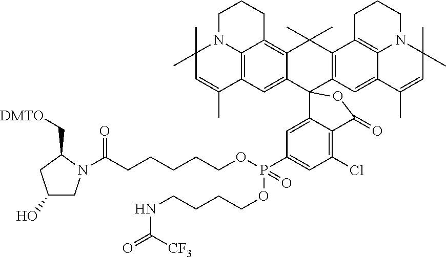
C1N2C3=C(C(C)=CC2(C)C)C=C2C(=C3CC1)C(C)(C)C1=C(C23C2=CC(P(=O)(OCCCCNC(=O)[CF3])OCCCCCC(=O)N4CC(O)CC4C[DMTO])=CC(Cl)=C2C(=O)O3)C=C2C3=C1CCCN3C(C)(C)C=C2C
